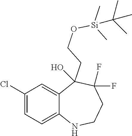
C1(Cl)=CC=C2C(=C1)C(CCO[Si](C)(C)C(C)(C)C)(O)C(F)(F)CCN2
